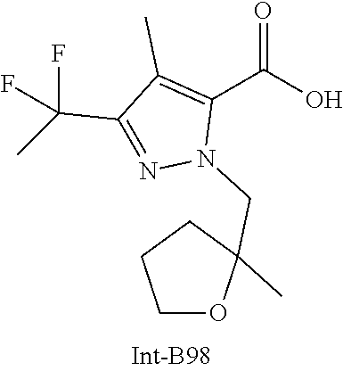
C1(C)=C(C(=O)O)N(CC2(C)OCCC2)N=C1C(F)(F)C
